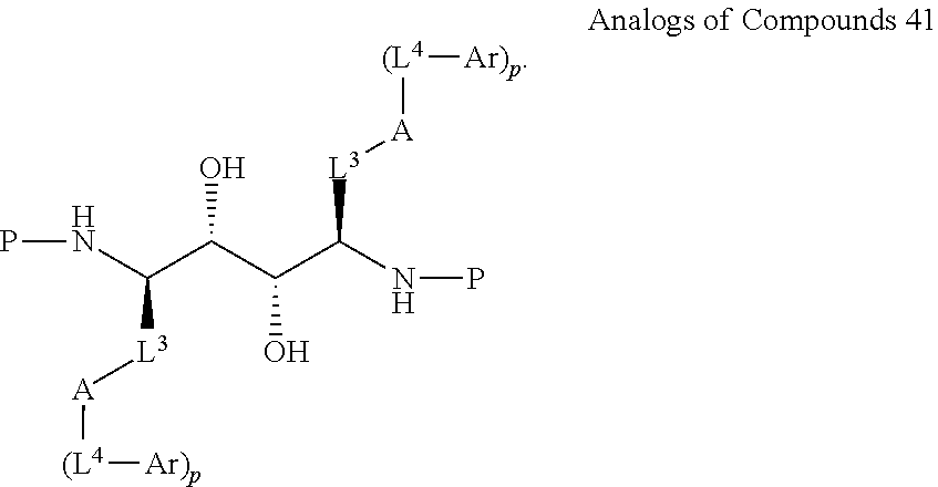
[L3](C(NP)C(C(C(NP)[L3][A][(L4][Ar)p])O)O)[A][(L4][Ar)p]
